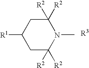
C1C([R2])([R2])N(C)C([R2])([R2])CC1[R1]
